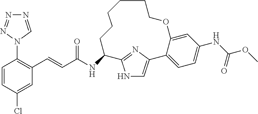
C1=CC(Cl)=CC(C=CC(NC2C3=NC(=CN3)C3=CC=C(NC(OC)=O)C=C3OCCCCCC2)=O)=C1N1C=NN=N1
